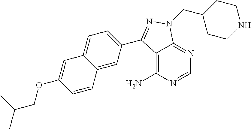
C1=NC(N)=C2C(=N1)N(CC1CCNCC1)N=C2C1=CC=C2C(=C1)C=CC(OCC(C)C)=C2
